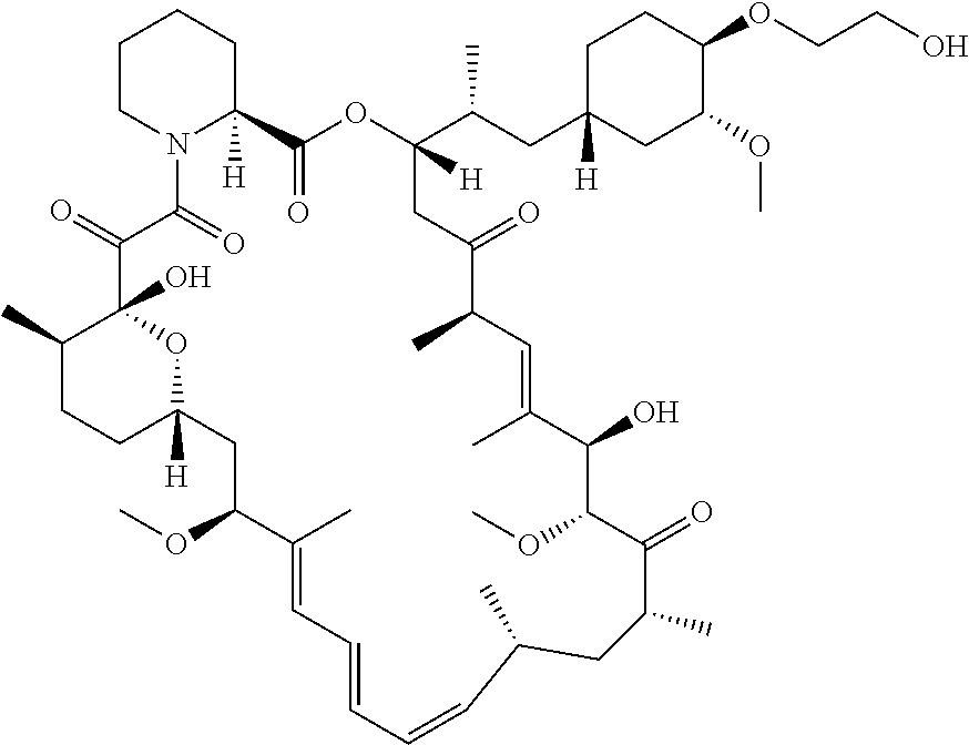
C1CN2C([H])(CC1)C(=O)OC(C(CC1([H])CC(OC)C(OCCO)CC1)C)([H])CC(=O)C(C)C=C(C)C(O)C(OC)C(=O)C(C)CC(C)C=CC=CC=C(C)C(OC)CC1([H])CCC(C)C(O)(C(=O)C2=O)O1
